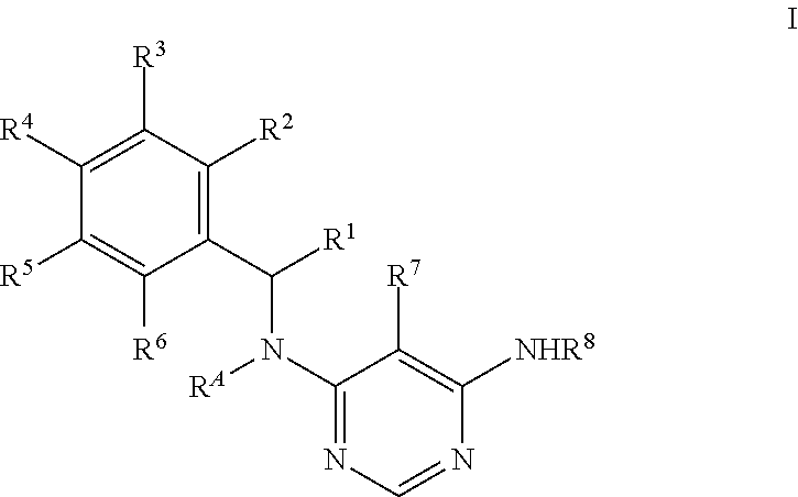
C(N(C1=NC=NC([NHR8])=C1[R7])[RA])(C1=C([R2])C([R3])=C([R4])C([R5])=C1[R6])[R1]
